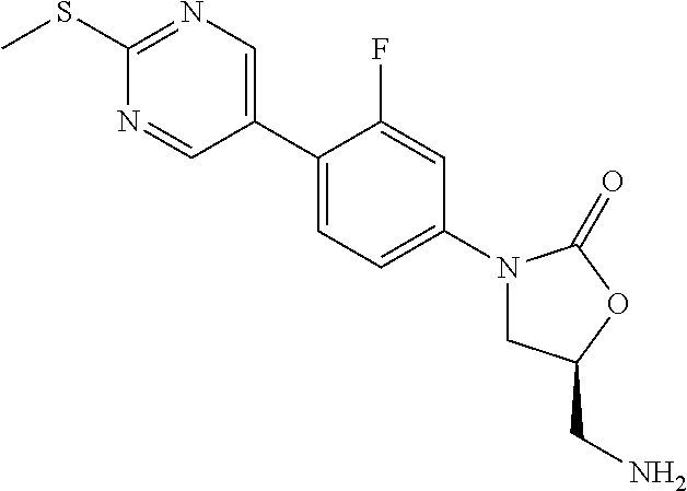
C1(SC)=NC=C(C2=CC=C(N3CC(CN)OC3=O)C=C2F)C=N1
